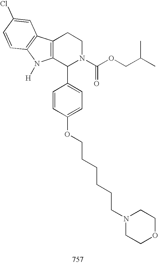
C12=C(C(C3=CC=C(OCCCCCCN4CCOCC4)C=C3)N(C(OCC(C)C)=O)CC1)N([H])C1=C2C=C(Cl)C=C1
